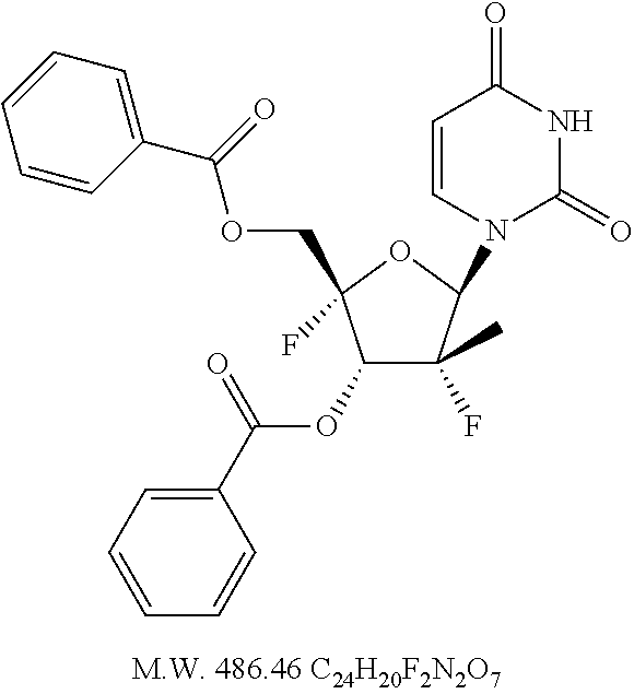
C1=CN(C2C(F)(C)C(OC(C3=CC=CC=C3)=O)C(COC(C3=CC=CC=C3)=O)(F)O2)C(=O)NC1=O
